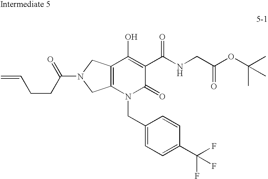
C12=C(N(CC3=CC=C(C(F)(F)F)C=C3)C(=O)C(C(NCC(OC(C)(C)C)=O)=O)=C1O)CN(C(CCC=C)=O)C2
